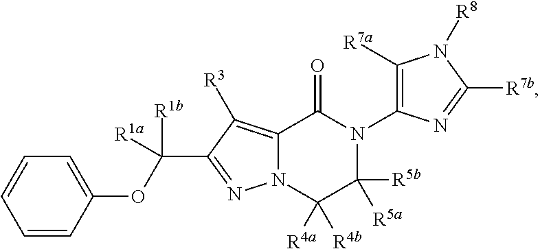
N12C(=C([R3])C(C(OC3=CC=CC=C3)([R1b])[R1a])=N1)C(=O)N(C1=C([R7a])N([R8])C([R7b])=N1)C([R5a])([R5b])C2([R4a])[R4b]
